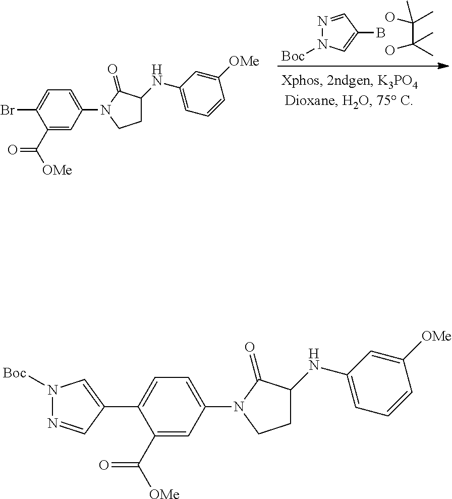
N1=CC(B)=CN1[Boc].C(C(O)(C)C)(O)(C)C.C1C(NC2=CC=CC([OMe])=C2)C(=O)N(C2=CC=C(Br)C(C([OMe])=O)=C2)C1.C1C(NC2=CC=CC([OMe])=C2)C(=O)N(C2=CC=C(C3=CN([Boc])N=C3)C(C([OMe])=O)=C2)C1
